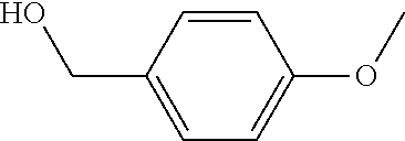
C1=CC(CO)=CC=C1OC
